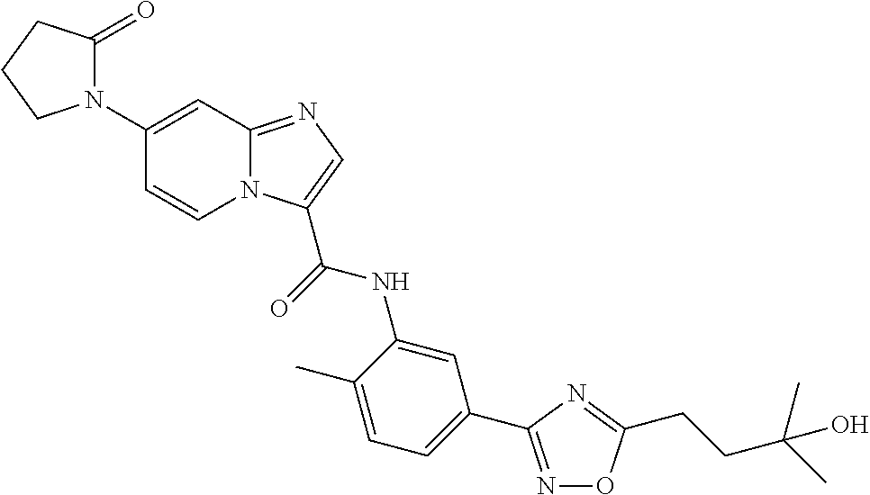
C1(N2C(=O)CCC2)=CC2=NC=C(C(NC3=CC(C4=NOC(CCC(C)(C)O)=N4)=CC=C3C)=O)N2C=C1
